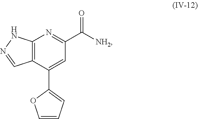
C12=C(C(C3=CC=CO3)=CC(C([NH2])=O)=N1)C=NN2
